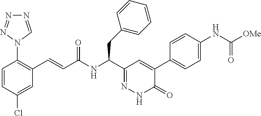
C1=CC(Cl)=CC(C=CC(NC(C2=NNC(=O)C(C3=CC=C(NC([OMe])=O)C=C3)=C2)CC2=CC=CC=C2)=O)=C1N1C=NN=N1
